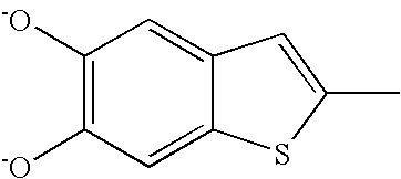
C1(C)=CC2=CC([-O])=C([-O])C=C2S1
